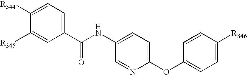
C1(NC(C2=CC=C([R344])C([R345])=C2)=O)=CC=C(OC2=CC=C([R346])C=C2)N=C1
